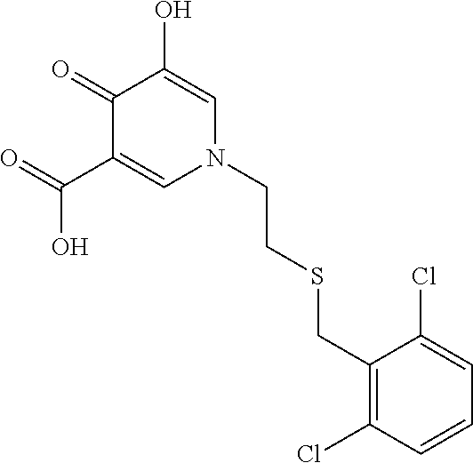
O=C(C1=CN(CCSCC2=C(Cl)C=CC=C2Cl)C=C(O)C1=O)O
